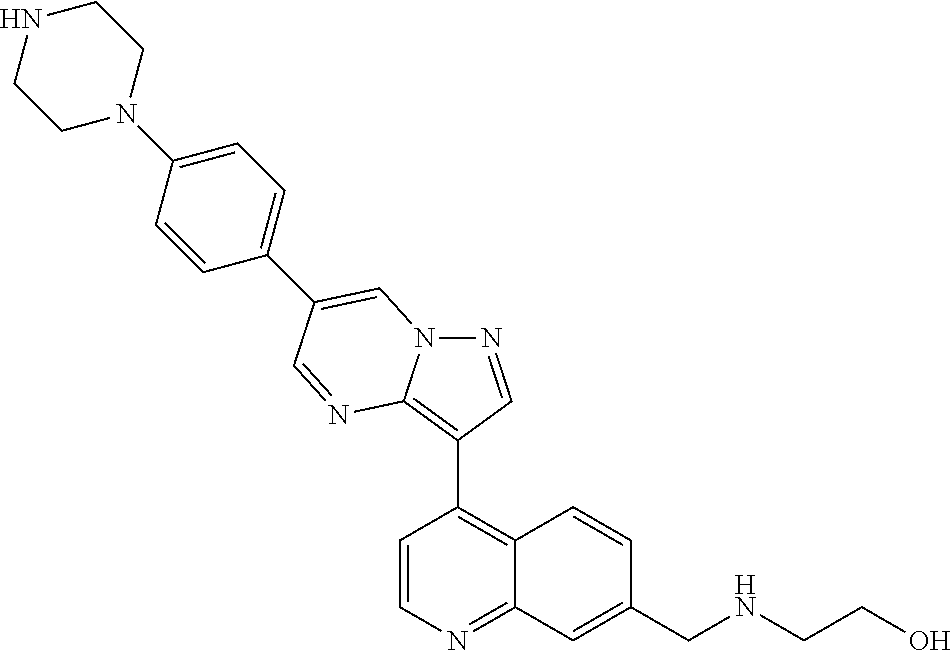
C1=CN=C2C(=C1C1=C3N(N=C1)C=C(C1=CC=C(N4CCNCC4)C=C1)C=N3)C=CC(CNCCO)=C2
